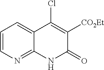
C1=CN=C2C(=C1)C(Cl)=C([CO2Et])C(=O)N2
